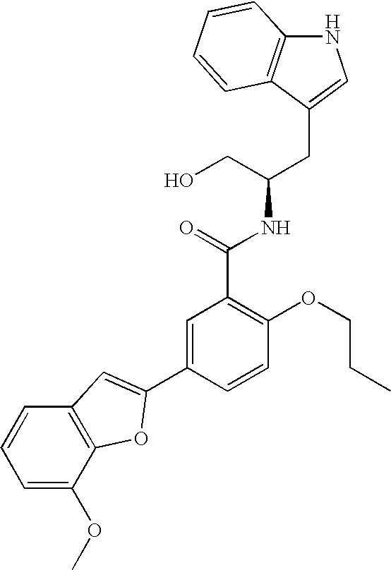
C1(C(=O)NC(CC2=CNC3=C2C=CC=C3)CO)=C(OCCC)C=CC(C2=CC3=C(C(OC)=CC=C3)O2)=C1
